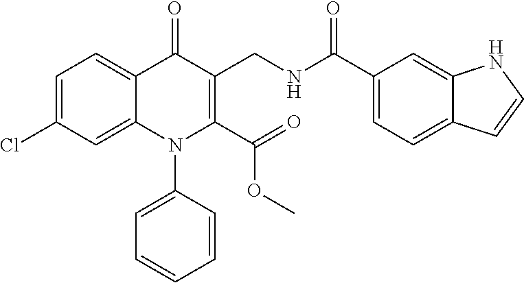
C1=C(Cl)C=C2C(=C1)C(=O)C(CNC(C1=CC=C3C(=C1)NC=C3)=O)=C(C(=O)OC)N2C1=CC=CC=C1
